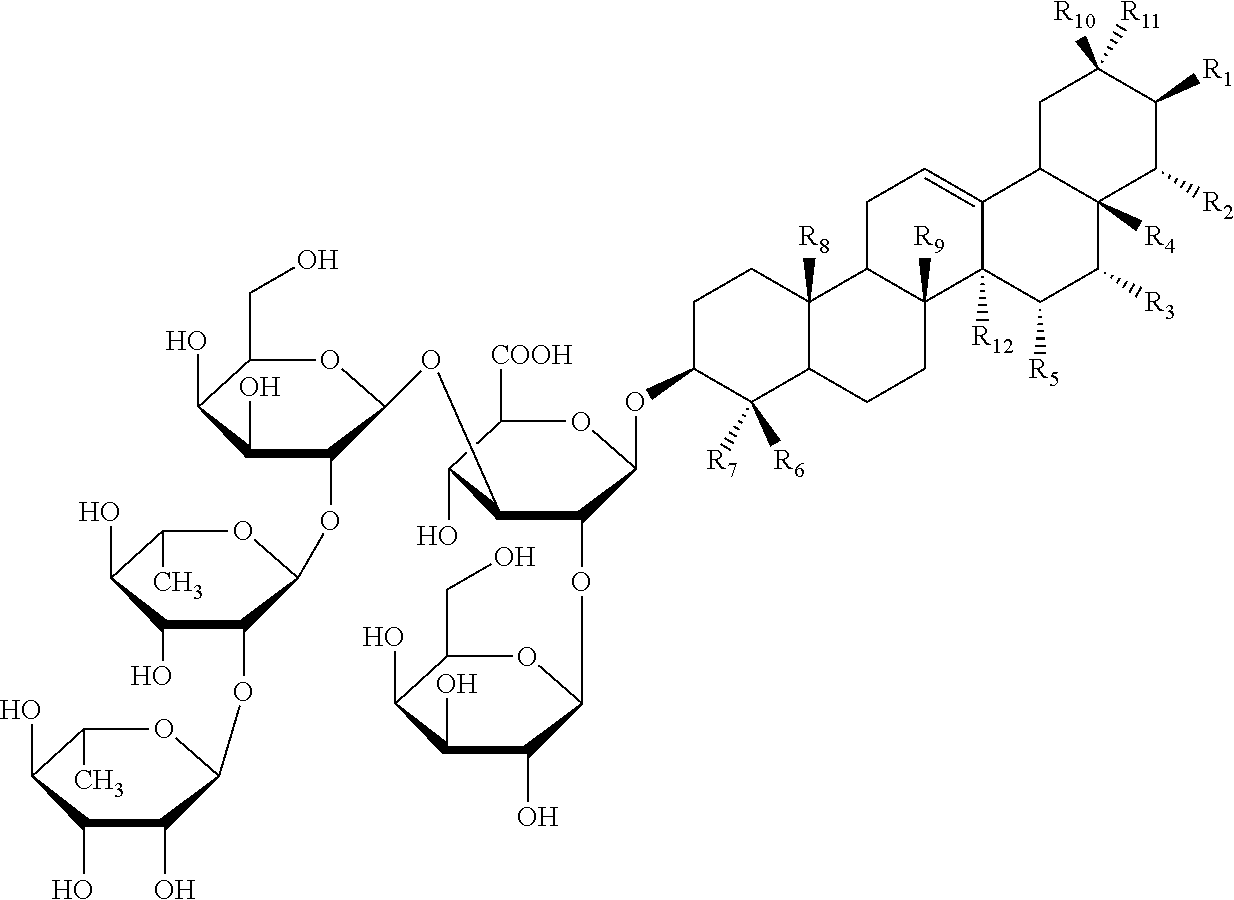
C1(CO)C(O)C(O)C(O)C(OC2C(OC3C(OC4C(OC5C(O)C(O)C(O)C(C)O5)C(O)C(O)C(C)O4)C(O)C(O)C(CO)O3)C(O)C([COOH])OC2OC2C([R7])([R6])C3C([R8])(CC2)C2C([R9])(CC3)C3([R12])C(=CC2)C2C([R4])(C([R3])C3[R5])C([R2])C([R1])C([R10])([R11])C2)O1
